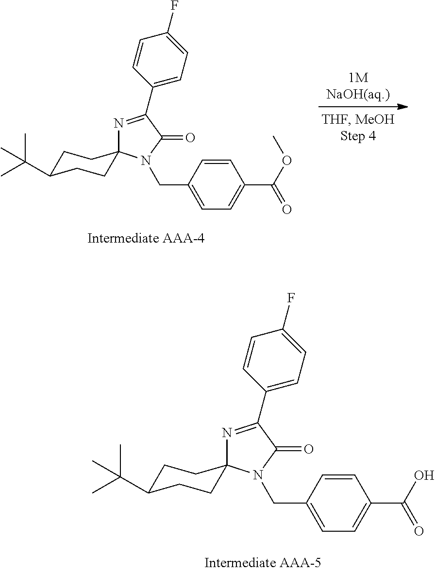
C1C(C(C)(C)C)CCC2(C1)N=C(C1=CC=C(F)C=C1)C(=O)N2CC1=CC=C(C(OC)=O)C=C1.C1C(C(C)(C)C)CCC2(C1)N=C(C1=CC=C(F)C=C1)C(=O)N2CC1=CC=C(C(O)=O)C=C1
